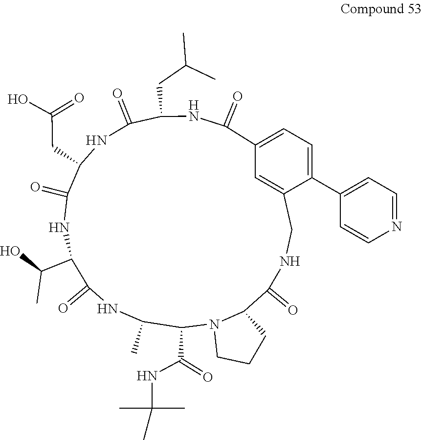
N12C(C(=O)NCC3=CC(=CC=C3C3=CC=NC=C3)C(=O)NC(CC(C)C)C(=O)NC(CC(=O)O)C(=O)NC(C(C)O)C(=O)NC(C)C1C(NC(C)(C)C)=O)CCC2
